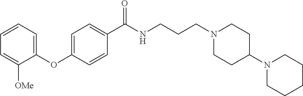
C1=CC=C(OC2=CC=C(C(NCCCN3CCC(N4CCCCC4)CC3)=O)C=C2)C([OMe])=C1
